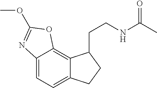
C12=CC=C3C(=C1OC(OC)=N2)C(CCNC(C)=O)CC3
